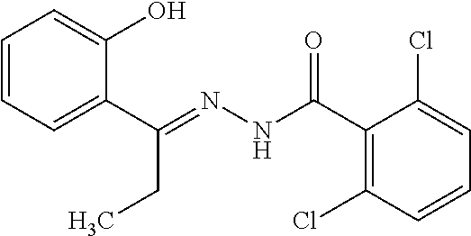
C1=CC=C(C(=NNC(C2=C(Cl)C=CC=C2Cl)=O)CC)C(O)=C1
